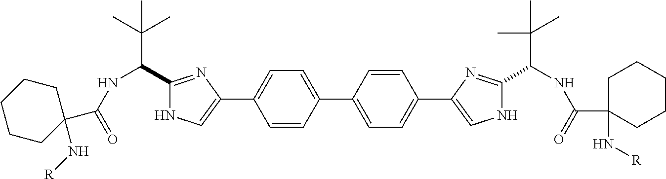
C1=CC(C2=CC=C(C3=CNC(C(NC(C4(N[R])CCCCC4)=O)C(C)(C)C)=N3)C=C2)=CC=C1C1=CNC(C(NC(C2(N[R])CCCCC2)=O)C(C)(C)C)=N1
